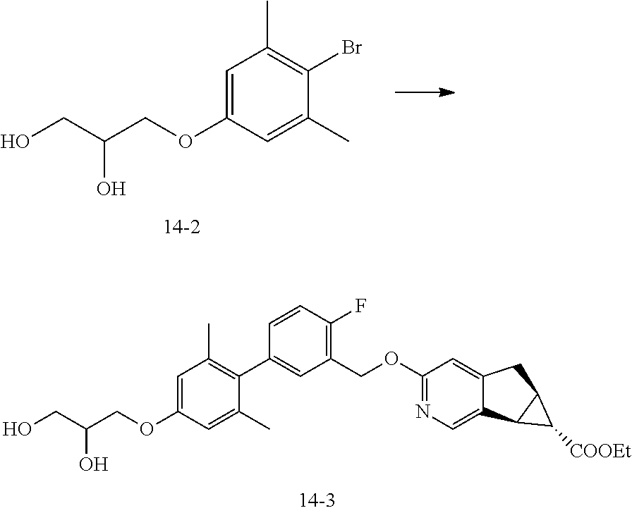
C1=C(OCC(CO)O)C=C(C)C(C2=CC(COC3=NC=C4C(=C3)CC3C4C3[COOEt])=C(F)C=C2)=C1C.C1=C(OCC(CO)O)C=C(C)C(Br)=C1C
